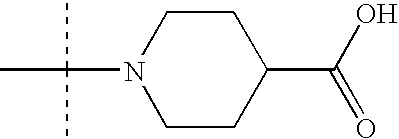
C1C(C(O)=O)CCN(C(C)(C)C)C1
